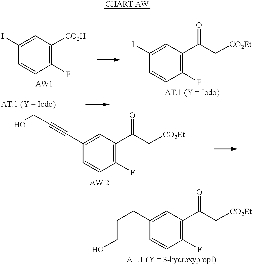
C1=CC(F)=C([CO2H])C=C1I.C1=CC(F)=C(C(=O)C[CO2Et])C=C1I.C1=CC(F)=C(C(=O)C[CO2Et])C=C1C#CCO.C1=CC(F)=C(C(=O)C[CO2Et])C=C1CCCO
